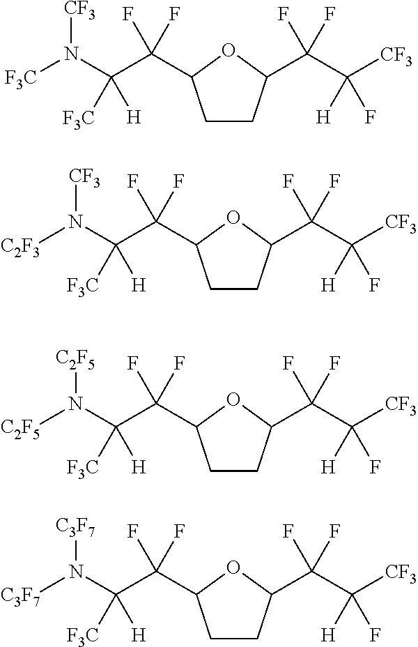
N([CF3])(C(C(F)(F)C1CCC(C(C([CF3])([H])F)(F)F)O1)([F3C])[H])[F3C].N([CF3])(C(C(F)(F)C1CCC(C(C([CF3])([H])F)(F)F)O1)([F3C])[H])[C2F3].N([C2F5])(C(C(F)(F)C1CCC(C(C([CF3])([H])F)(F)F)O1)([F3C])[H])[C2F5].N([C3F7])(C(C(F)(F)C1CCC(C(C([CF3])([H])F)(F)F)O1)([F3C])[H])[C3F7]
